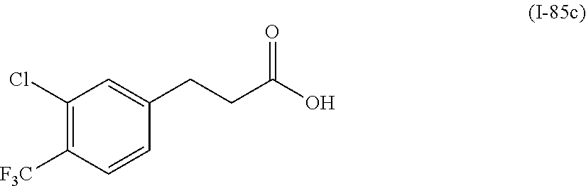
C1(Cl)=C([F3C])C=CC(CCC(O)=O)=C1
